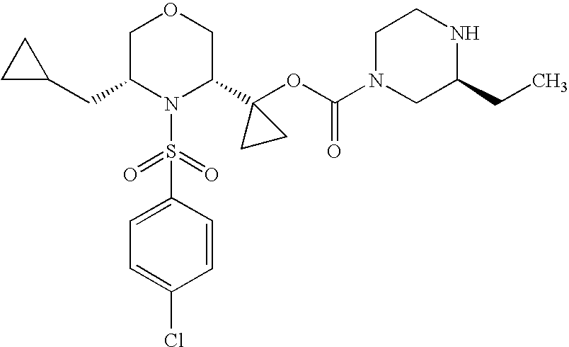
C1=C(S(=O)(=O)N2C(C3(OC(=O)N4CC(CC)NCC4)CC3)COCC2CC2CC2)C=CC(Cl)=C1
